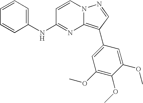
C1=CN2C(=C(C3=CC(OC)=C(OC)C(OC)=C3)C=N2)N=C1NC1=CC=CC=C1
